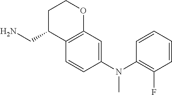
C1=CC(N(C2=C(F)C=CC=C2)C)=CC2=C1C(CN)CCO2
